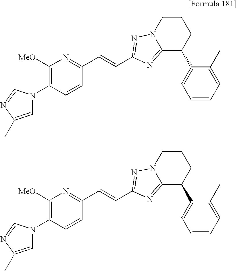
N1(C2=C([MeO])N=C(C=CC3=NN4CCCC(C5=CC=CC=C5C)C4=N3)C=C2)C=C(C)N=C1.N1(C2=C([MeO])N=C(C=CC3=NN4CCCC(C5=CC=CC=C5C)C4=N3)C=C2)C=C(C)N=C1
